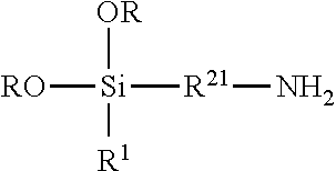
[RO][Si]([OR])([R1])[R21]N
